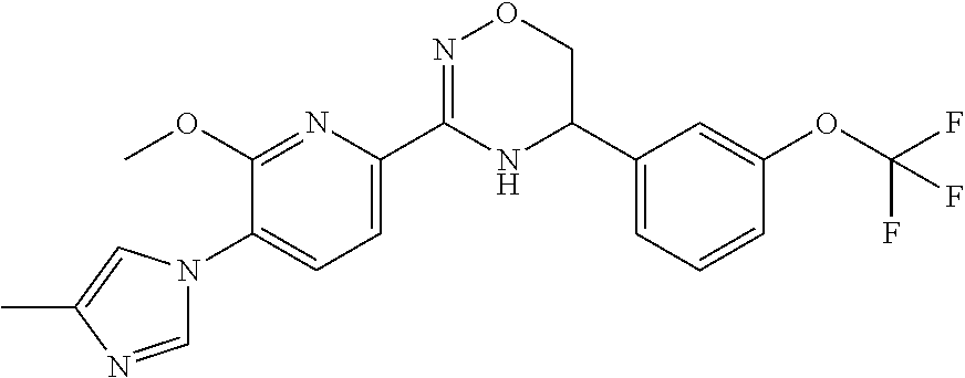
C1(OC)=NC(C2=NOCC(C3=CC=CC(OC(F)(F)F)=C3)N2)=CC=C1N1C=NC(C)=C1
